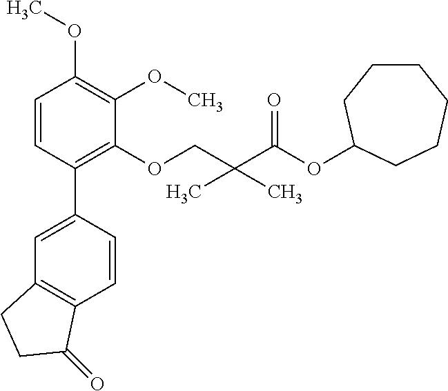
C1=CC(C2=CC3=C(C=C2)C(=O)CC3)=C(OCC(C(OC2CCCCCC2)=O)(C)C)C(OC)=C1OC
